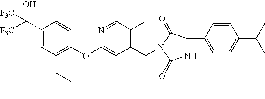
C1(C([F3C])(O)[F3C])=CC(CCC)=C(OC2=CC(CN3C(=O)C(C4=CC=C(C(C)C)C=C4)(C)NC3=O)=C(I)C=N2)C=C1
